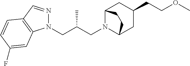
N1(CC(CN2C3CC(CCOC)CC2CC3)C)N=CC2=C1C=C(F)C=C2
